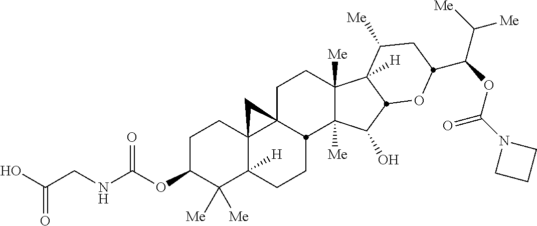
C1C23C4(C([H])(CCC2C2([Me])C([Me])(C1)C1([H])C([Me])CC(C(C([Me])[Me])OC(N5CCC5)=O)OC1C2O)C([Me])([Me])C(OC(NCC(O)=O)=O)CC4)C3
